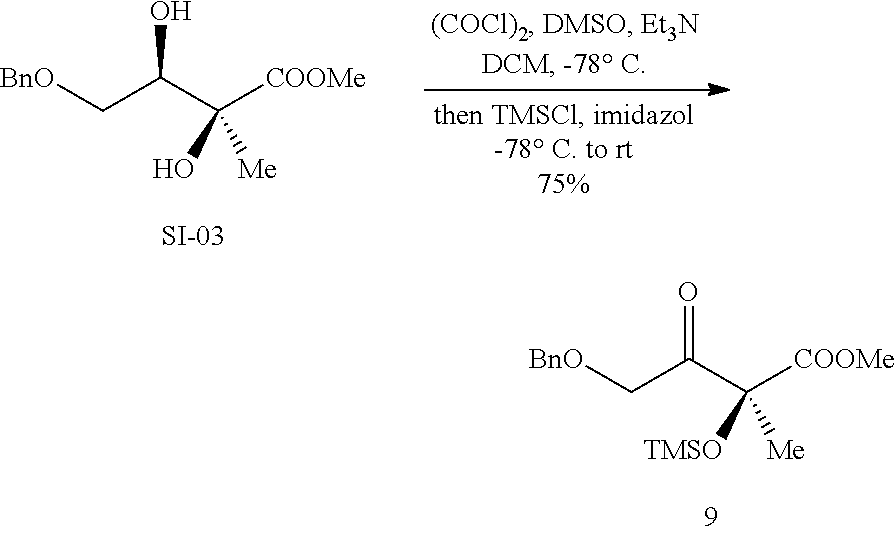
[BnO]CC(C([COOMe])([Me])[TMSO])=O.[BnO]CC(C([COOMe])([Me])O)O
